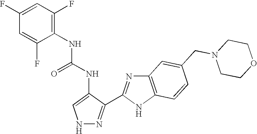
N1N=C(C2=NC3=C(N2)C=CC(CN2CCOCC2)=C3)C(NC(=O)NC2=C(F)C=C(F)C=C2F)=C1
